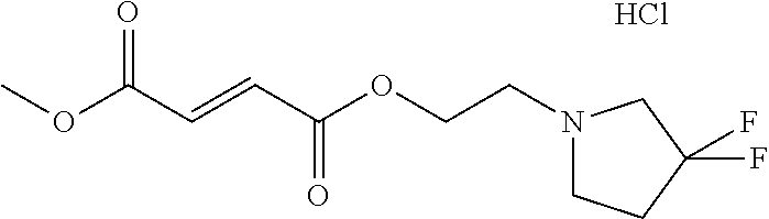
C(OC(C=CC(OC)=O)=O)CN1CCC(F)(F)C1.Cl
